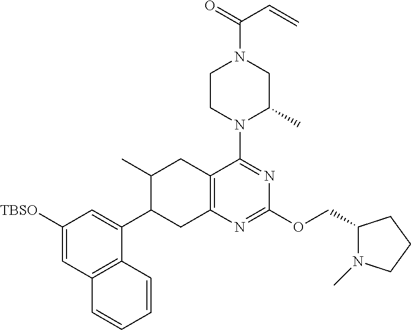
C1([TBSO])=CC2=C(C(C3CC4=C(CC3C)C(N3C(C)CN(C(=O)C=C)CC3)=NC(OCC3N(C)CCC3)=N4)=C1)C=CC=C2
